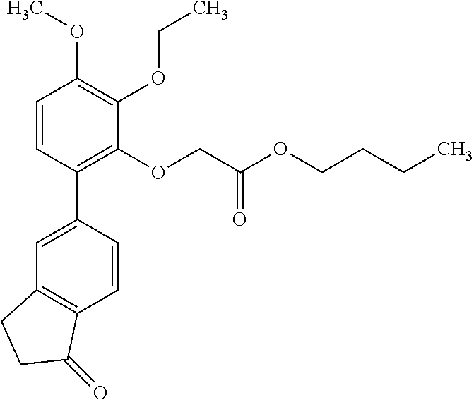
C1=C(C2=C(OCC(OCCCC)=O)C(OCC)=C(OC)C=C2)C=CC2=C1CCC2=O
